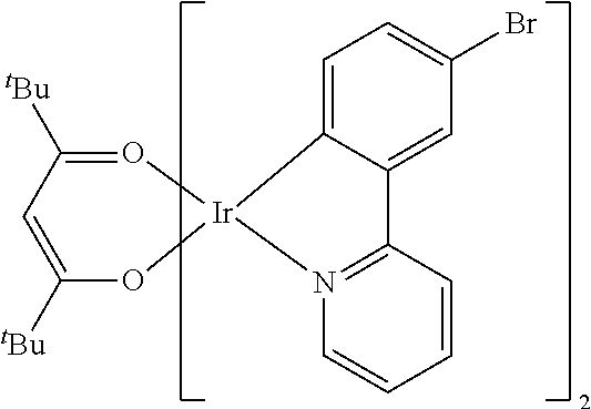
O1=C([tBu])C=C([tBu])O[Ir]12C1=CC=C(Br)C=C1C1=N2C=CC=C1
